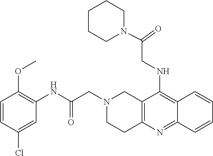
C1=CC(Cl)=CC(NC(CN2CC3=C(CC2)N=C2C(=C3NCC(=O)N3CCCCC3)C=CC=C2)=O)=C1OC
